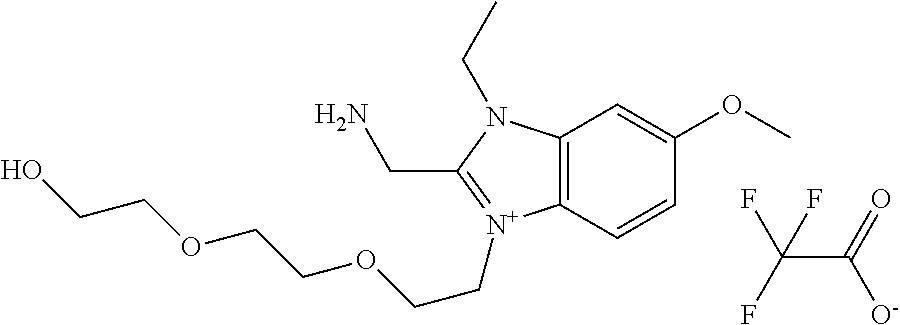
C12=C(C=CC(OC)=C1)[N+](CCOCCOCCO)=C(CN)N2CC.C(C(=O)[O-])(F)(F)F
